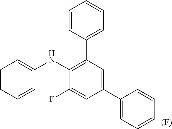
C1=CC=CC(NC2=C(C3=CC=CC=C3)C=C(C3=CC=CC=C3)C=C2F)=C1.[(F)]
